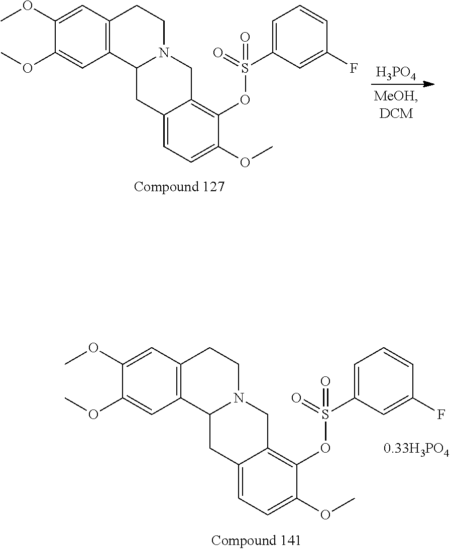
C1(OC)=CC2=C(C=C1OC)C1N(CC2)CC2=C(OS(C3=CC=CC(F)=C3)(=O)=O)C(OC)=CC=C2C1.[0.33H3PO4].C1(OC)=CC2=C(C=C1OC)C1N(CC2)CC2=C(OS(C3=CC=CC(F)=C3)(=O)=O)C(OC)=CC=C2C1.[H3PO4]
